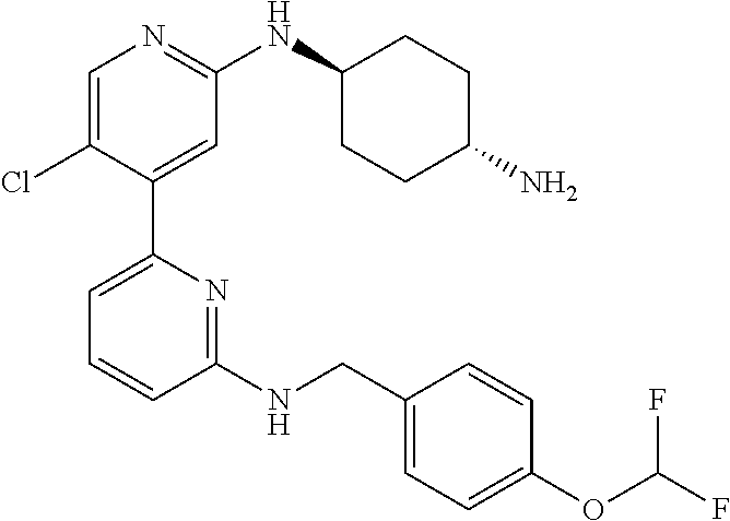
C1=C(Cl)C(C2=CC=CC(NCC3=CC=C(OC(F)F)C=C3)=N2)=CC(NC2CCC(N)CC2)=N1
